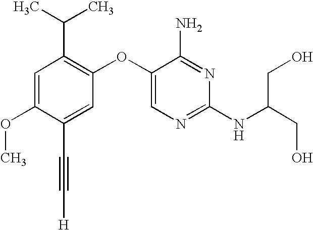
C1=C(OC)C(C#C[H])=CC(OC2=CN=C(NC(CO)CO)N=C2N)=C1C(C)C
